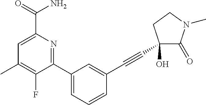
CC1=C(F)C(C2=CC=CC(C#CC3(O)C(=O)N(C)CC3)=C2)=NC(C(N)=O)=C1
